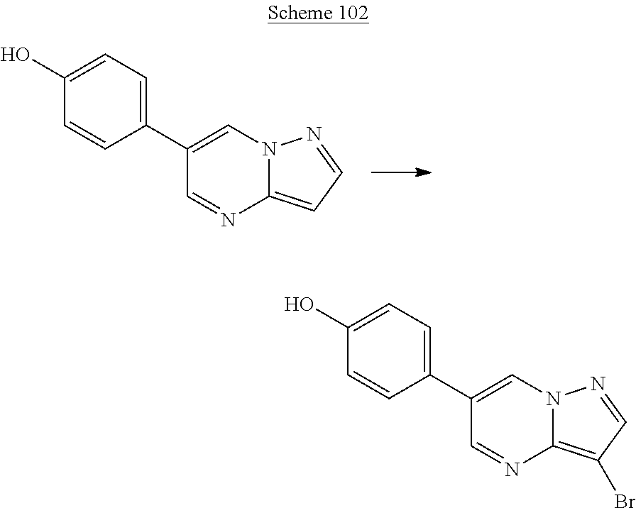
C1(C2=CC=C(O)C=C2)=CN2C(=CC=N2)N=C1.C1(C2=CC=C(O)C=C2)=CN2C(=C(Br)C=N2)N=C1
